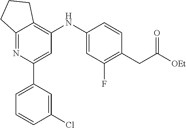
C12=NC(C3=CC=CC(Cl)=C3)=CC(NC3=CC(F)=C(CC([OEt])=O)C=C3)=C1CCC2
